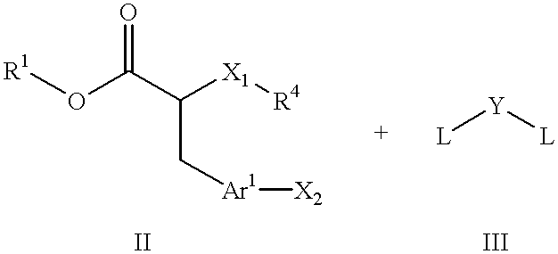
[R1]OC(C([X1][R4])C[Ar1][X2])=O.[L][Y][L]
